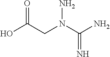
OC(CN(C(N)=N)N)=O
